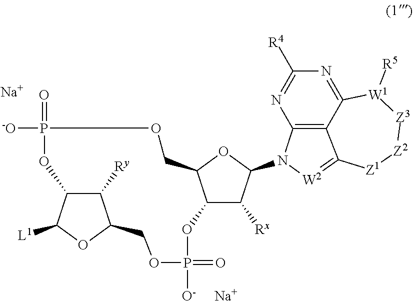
N1=C2C3=C(N=C1[R4])N(C1C([Rx])C4C(O1)COP([-O])(=O)OC1C([Ry])C(COP(=O)([O-])O4)OC1[L1])[W2]=C3[Z1][Z2][Z3][W1]2[R5].[Na].[Na]
